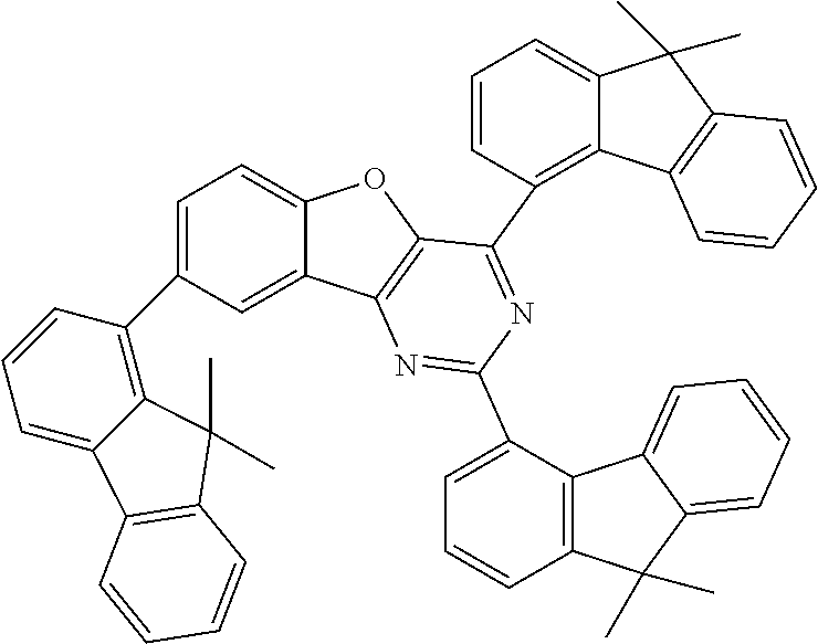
C1(C2=C3C(=CC=C2)C2=C(C3(C)C)C=CC=C2)=CC=C2C(=C1)C1=C(O2)C(C2=C3C(=CC=C2)C(C)(C)C2=C3C=CC=C2)=NC(C2=CC=CC3=C2C2=CC=CC=C2C3(C)C)=N1
